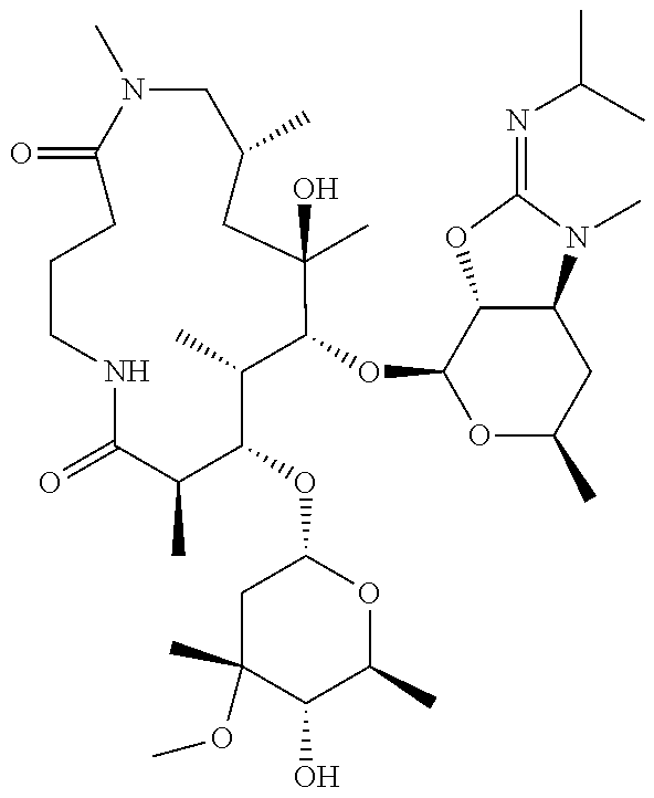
C1(=O)CCCNC(=O)C(C)C(OC2CC(C)(OC)C(O)C(C)O2)C(C)C(OC2OC(C)CC3C2OC(=NC(C)C)N3C)C(C)(O)CC(C)CN1C
